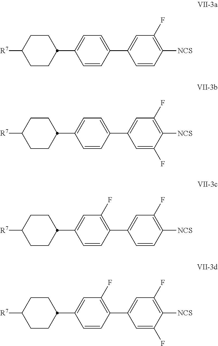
C1=CC([NCS])=C(F)C=C1C1=CC=C(C2CCC([R7])CC2)C=C1.C1=C(F)C([NCS])=C(F)C=C1C1=CC=C(C2CCC([R7])CC2)C=C1.C1=CC([NCS])=C(F)C=C1C1=C(F)C=C(C2CCC([R7])CC2)C=C1.C1=C(F)C([NCS])=C(F)C=C1C1=C(F)C=C(C2CCC([R7])CC2)C=C1
